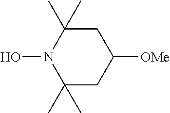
C1C(C)(C)N(O)C(C)(C)CC1[OMe]
